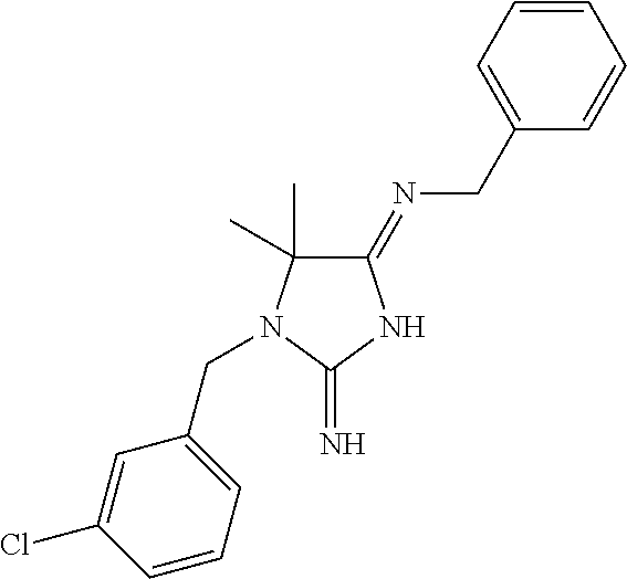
C1(=NCC2=CC=CC=C2)C(C)(C)N(CC2=CC=CC(Cl)=C2)C(=N)N1
